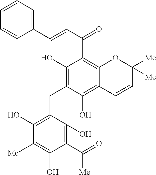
C1(C=CC(=O)C2=C3C(=C(O)C(CC4=C(O)C([Me])=C(O)C(C([Me])=O)=C4O)=C2O)C=CC([Me])([Me])O3)=CC=CC=C1
